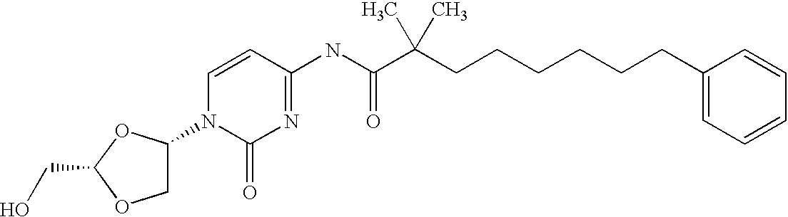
C1C(N2C(=O)N=C(NC(C(CCCCCCC3=CC=CC=C3)(C)C)=O)C=C2)OC(CO)O1
